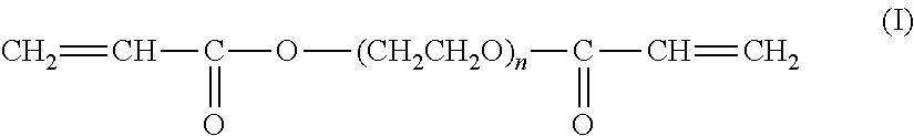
C=CC(O[(CH2CH2O)n]C(C=C)=O)=O
